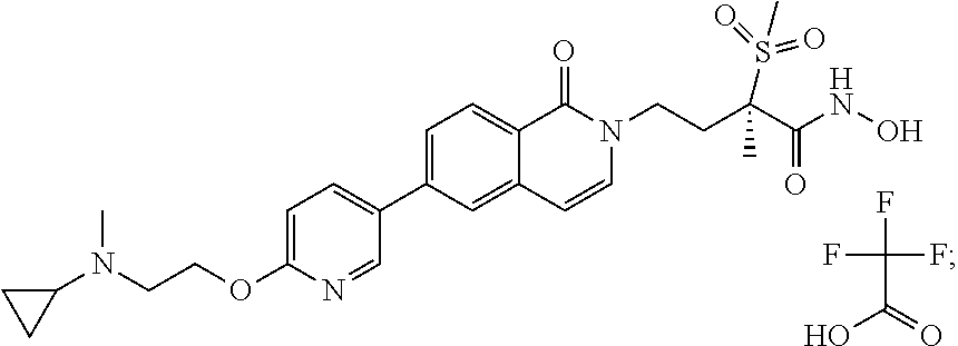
C1(C2=CC=C(OCCN(C3CC3)C)N=C2)=CC=C2C(=O)N(CCC(C(NO)=O)(C)S(=O)(=O)C)C=CC2=C1.OC(=O)C(F)(F)F
